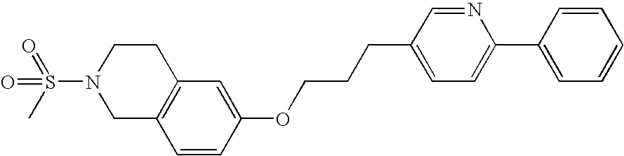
C12=C(C=CC(OCCCC3=CC=C(C4=CC=CC=C4)N=C3)=C1)CN(S(=O)(=O)C)CC2
